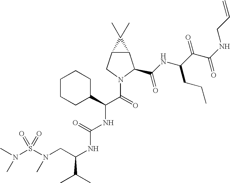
N(CC(NC(NC(C(=O)N1C(C(NC(C(C(NCC=C)=O)=O)CCC)=O)C2C(C1)C2(C)C)C1CCCCC1)=O)C(C)C)(S(N(C)C)(=O)=O)C
